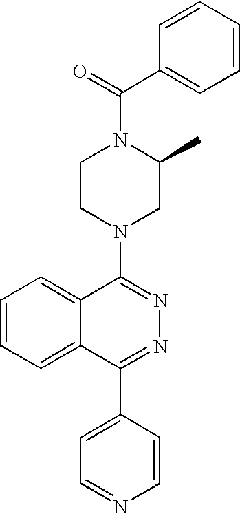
C(N1CCN(C2=NN=C(C3=CC=NC=C3)C3=CC=CC=C23)CC1C)(C1=CC=CC=C1)=O
